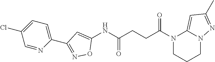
N1(C(CCC(NC2=CC(C3=CC=C(Cl)C=N3)=NO2)=O)=O)CCCN2C1=CC(C)=N2
